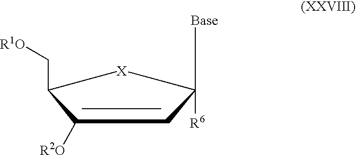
C(C1[X]C([Base])([R6])C=C1[R2O])[R1O]
